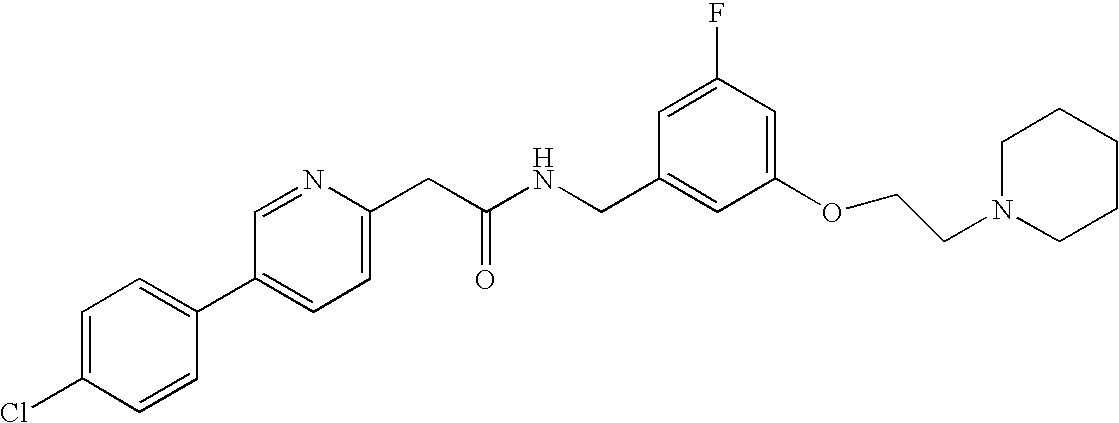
ClC1=CC=C(C2=CC=C(CC(NCC3=CC(OCCN4CCCCC4)=CC(F)=C3)=O)N=C2)C=C1
